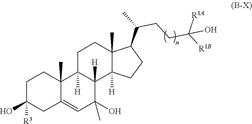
C1C(O)([R3])CC2=CC(O)(C)C3([H])C([H])(C2(C)C1)CCC1(C)C3([H])CCC1C(C)CCC([R1B])([R1A])O
